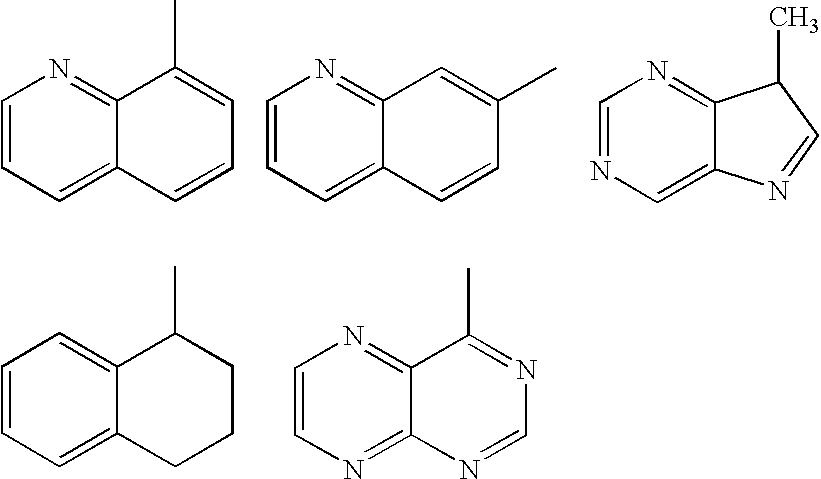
C1=CC=C2C(=C1)C(C)CCC2.C1=CN=C2C(=N1)C(C)=NC=N2.C1=CC=C2C(=N1)C(C)=CC=C2.C1=CC=C2C(=N1)C=C(C)C=C2.C1=NC=C2C(=N1)C(C)C=N2
